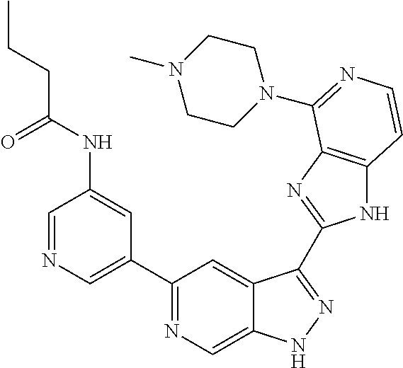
C1=NC=C(C2=NC=C3C(=C2)C(C2=NC4=C(N2)C=CN=C4N2CCN(C)CC2)=NN3)C=C1NC(CCC)=O
